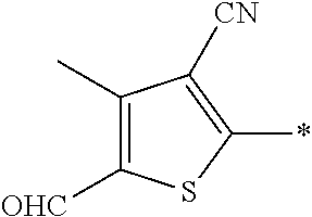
C1(C)=C([OHC])SC(*)=C1[CN]
